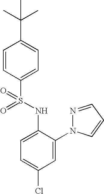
C1=CC(S(NC2=CC=C(Cl)C=C2N2N=CC=C2)(=O)=O)=CC=C1C(C)(C)C
